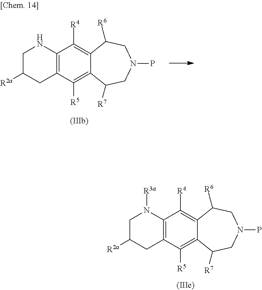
C12=C(C([R4])=C3C(=C1[R5])C([R7])CN(P)CC3[R6])N([R3a])CC([R2a])C2.C12=C(C([R4])=C3C(=C1[R5])C([R7])CN(P)CC3[R6])NCC([R2a])C2
